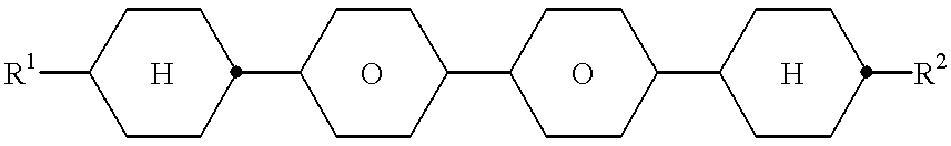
[R1]C1CCC(C2CCC(C3CCC(C4CCC([R2])CC4)CC3)CC2)CC1
